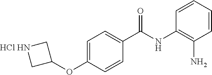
C1=CC=CC(N)=C1NC(C1=CC=C(OC2C[HCl HN]C2)C=C1)=O
